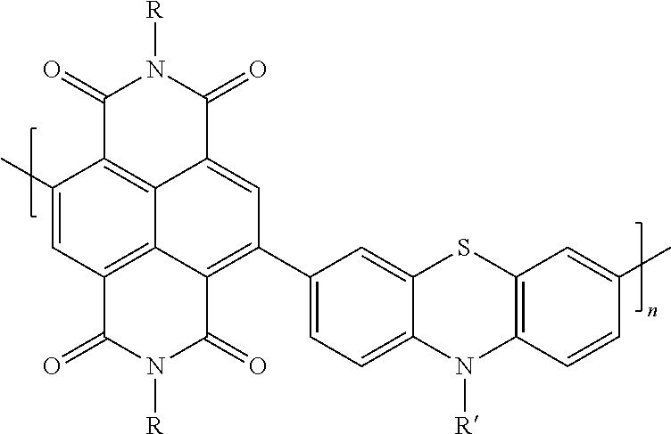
C1(=O)C2=C3C(=CC(C4=CC=C5C(=C4)SC4=C(N5[R])C=CC(C)=C4)=C4C3=C(C=C2C)C(=O)N([R])C4=O)C(=O)N1[R]
